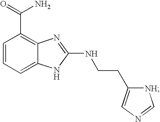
C1=CC=C2C(=C1C(N)=O)N=C(NCCC1=CN=C[NH]1)N2
